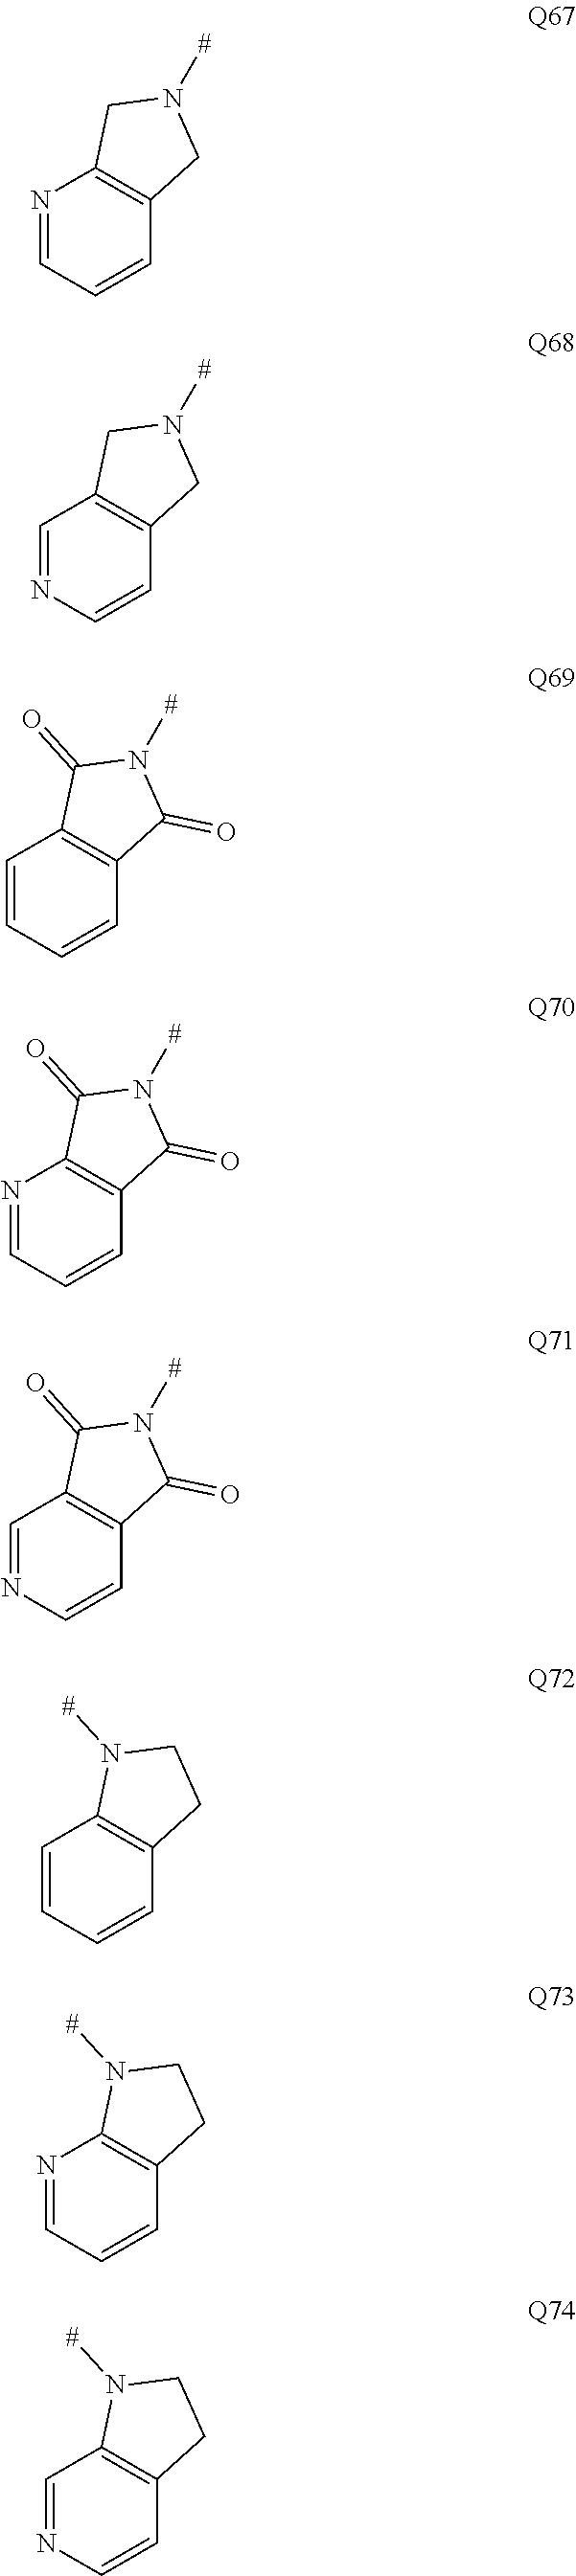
C1=CC=NC2=C1CN([#])C2.C1=CN=CC2=C1CN([#])C2.C1=CC=CC2=C1C(=O)N([#])C2=O.C1=CC=NC2=C1C(=O)N([#])C2=O.C1=CN=CC2=C1C(=O)N([#])C2=O.C1=CC=CC2=C1CCN2[#].C1=CC=NC2=C1CCN2[#].C1=CN=CC2=C1CCN2[#]
